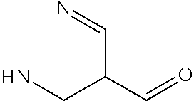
NCC(C=O)C=N
